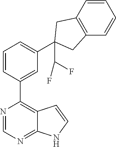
C1=CC(C2=C3C(=NC=N2)NC=C3)=CC(C2(C(F)F)CC3=C(C2)C=CC=C3)=C1
